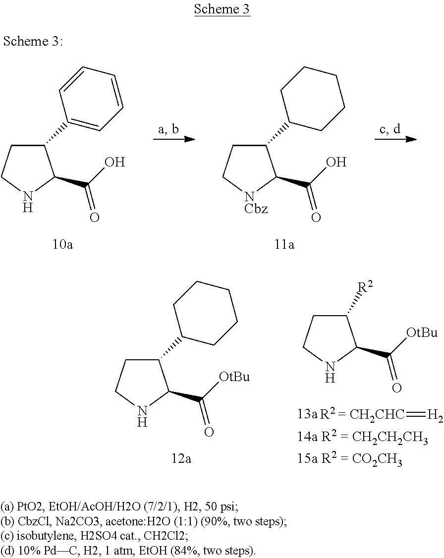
C1CC(C2CCNC2C([OtBu])=O)CCC1.C1([R2])CCNC1C([OtBu])=O.[R2 = CH2CHC]=[H2].C1=CC(C2CCNC2C(O)=O)=CC=C1.C1CC(C2CC[NCbz]C2C(O)=O)CCC1
